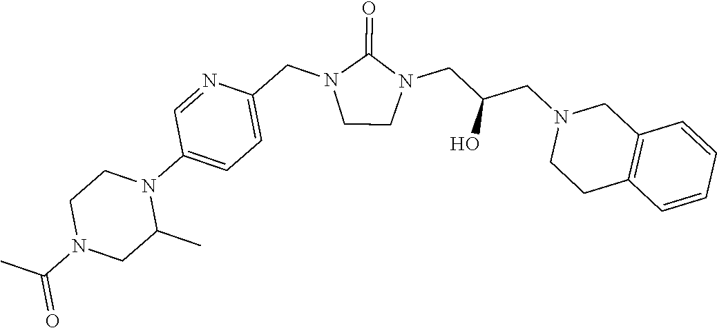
C1CN(CC(CN2CCC3=C(C2)C=CC=C3)O)C(=O)N1CC1=CC=C(N2CCN(C(C)=O)CC2C)C=N1
